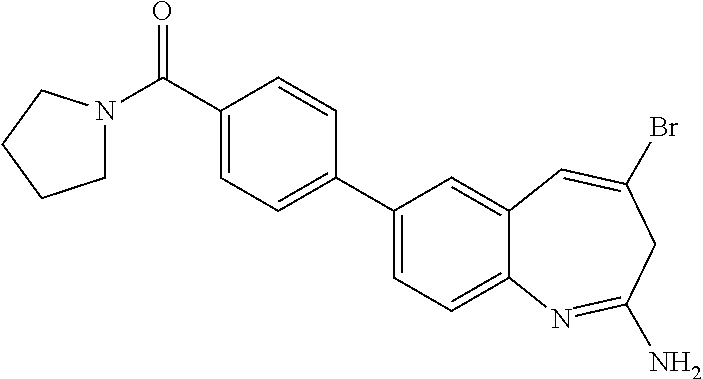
C1(C(=O)N2CCCC2)=CC=C(C2=CC=C3C(=C2)C=C(Br)CC(N)=N3)C=C1
